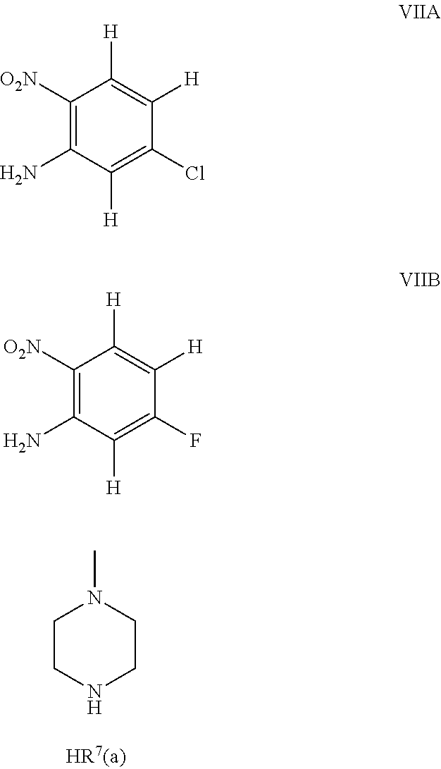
C1CNCCN1C.C1([O2N])=C(N)C([H])=C(Cl)C([H])=C1[H].C1([O2N])=C(N)C([H])=C(F)C([H])=C1[H]
